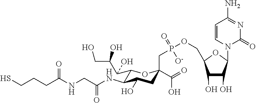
C1(C(C(CO)O)O)OC(C(O)=O)(CP(OCC2C(O)C(O)C(N3C(=O)N=C(N)C=C3)O2)(=O)[O-])CC(O)C1NC(CNC(CCCS)=O)=O
